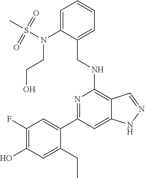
C1=C(N(S(C)(=O)=O)CCO)C(CNC2=C3C(=CC(C4=CC(F)=C(O)C=C4CC)=N2)NN=C3)=CC=C1
